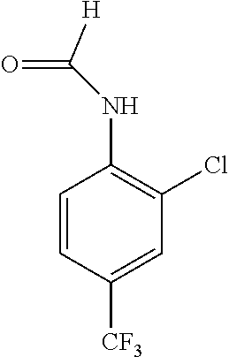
C1=CC([CF3])=CC(Cl)=C1NC(=O)[H]
